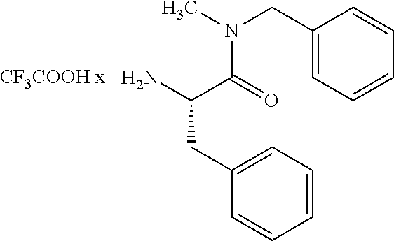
C1(CN(C)C(=O)C(N)CC2=CC=CC=C2)=CC=CC=C1
